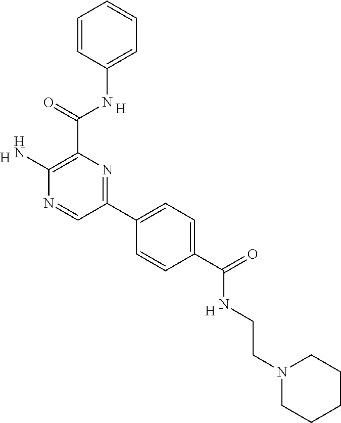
C1=C(NC(C2=C(N)N=CC(C3=CC=C(C(=O)NCCN4CCCCC4)C=C3)=N2)=O)C=CC=C1.[H].[H].[H]
